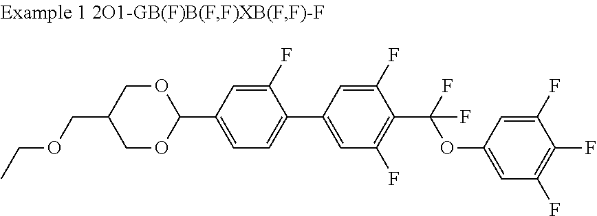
C1(F)=CC(C2OCC(COCC)CO2)=CC=C1C1=CC(F)=C(C(F)(OC2=CC(F)=C(F)C(F)=C2)F)C(F)=C1
